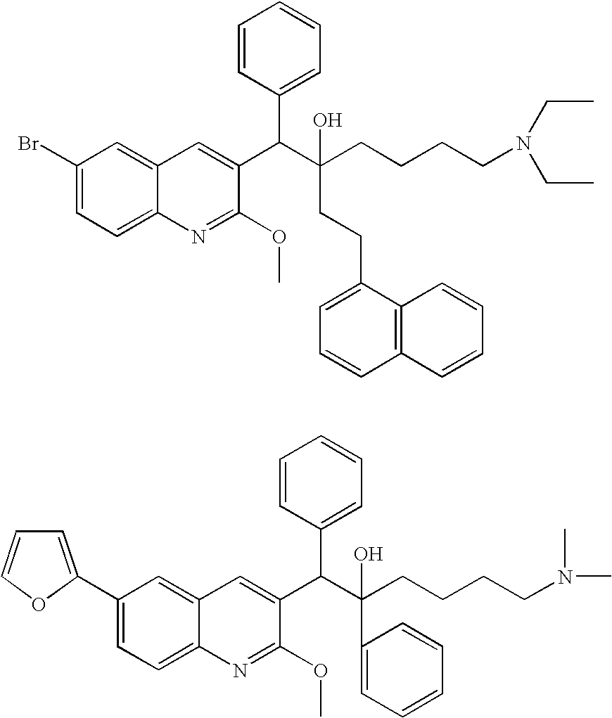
C1(Br)=CC=C2C(=C1)C=C(C(C(CCCCN(CC)CC)(O)CCC1=CC=CC3=C1C=CC=C3)C1=CC=CC=C1)C(OC)=N2.C1(C2=CC=CO2)=CC=C2C(=C1)C=C(C(C(CCCCN(C)C)(O)C1=CC=CC=C1)C1=CC=CC=C1)C(OC)=N2
